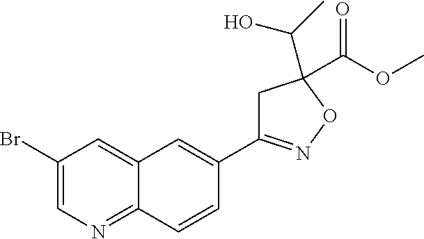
C1(Br)=CN=C2C(=C1)C=C(C1=NOC(C(C)O)(C(OC)=O)C1)C=C2
